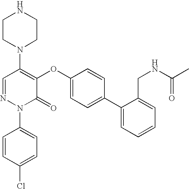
N1(C2=C(OC3=CC=C(C4=CC=CC=C4CNC(C)=O)C=C3)C(=O)N(C3=CC=C(Cl)C=C3)N=C2)CCNCC1
